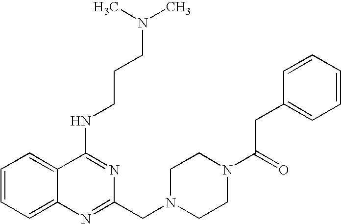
C1=CC=C2C(=C1)C(NCCCN(C)C)=NC(CN1CCN(C(=O)CC3=CC=CC=C3)CC1)=N2
